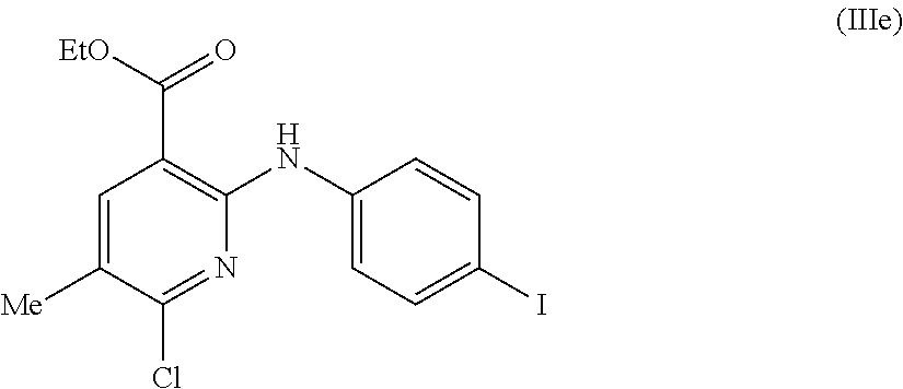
C1=C([Me])C(Cl)=NC(NC2=CC=C(I)C=C2)=C1C([EtO])=O
